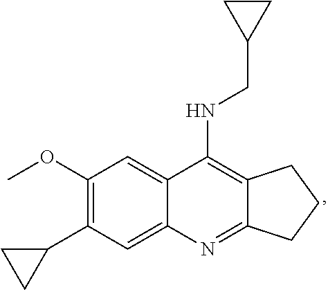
C12=C(NCC3CC3)C3=CC(OC)=C(C4CC4)C=C3N=C1CCC2
